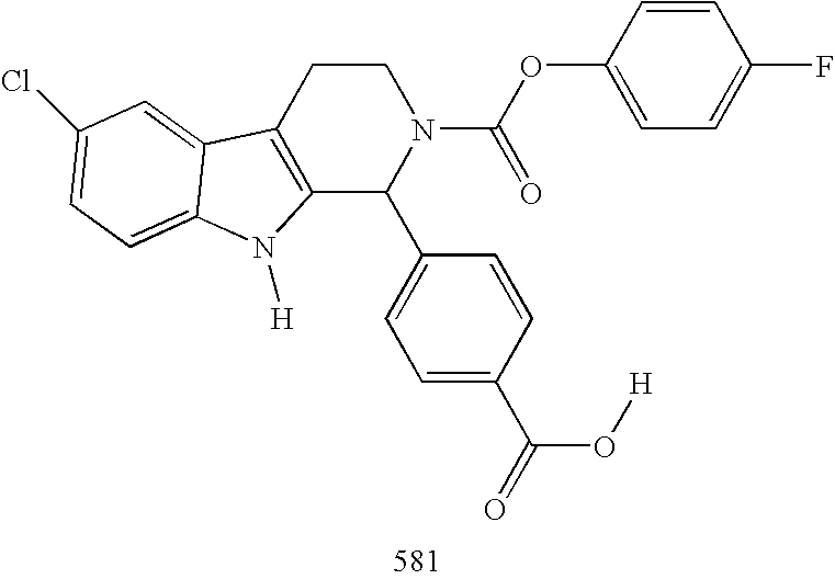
C12=C(CCN(C(OC3=CC=C(F)C=C3)=O)C1C1=CC=C(C(O[H])=O)C=C1)C1=CC(Cl)=CC=C1N2[H]
